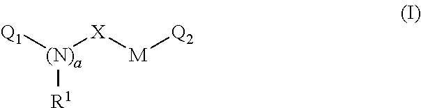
[R1][(N)a]([Q1])[X][M][Q2]
